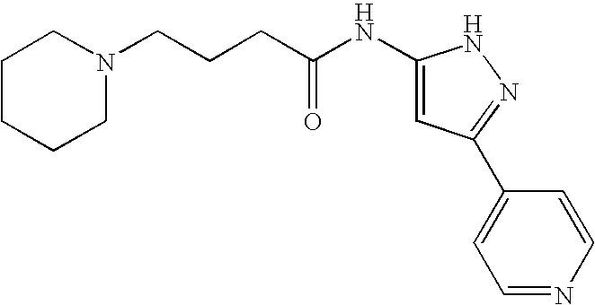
C(CCC(NC1=CC(C2=CC=NC=C2)=NN1)=O)N1CCCCC1
